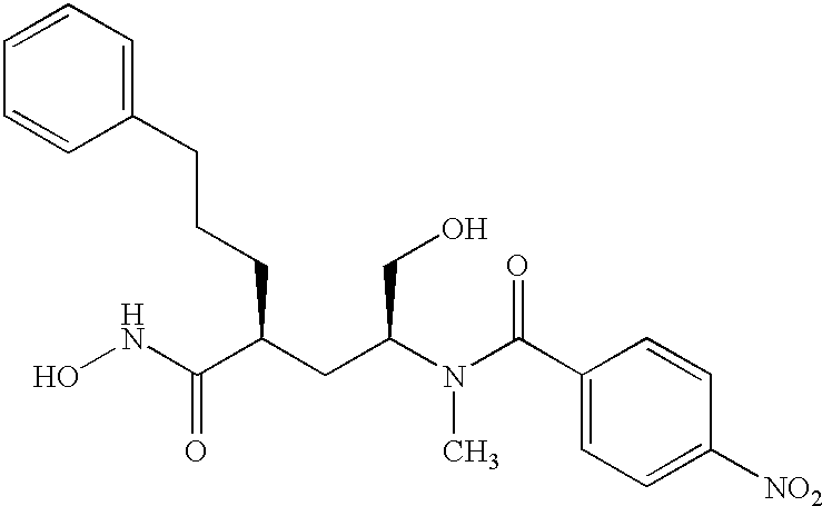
N(C(C(CCCC1=CC=CC=C1)CC(N(C(C1=CC=C([NO2])C=C1)=O)C)CO)=O)O
